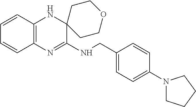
C1=CC2=C(C=C1)N=C(NCC1=CC=C(N3CCCC3)C=C1)C1(N2)CCOCC1
